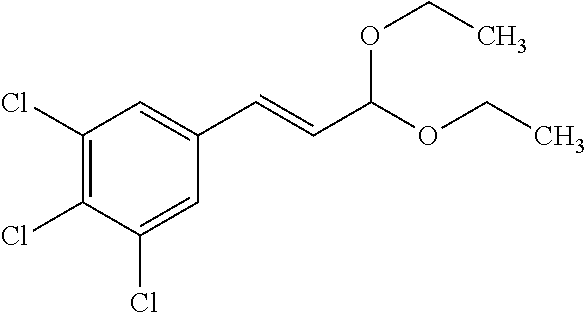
C(C1=CC(Cl)=C(Cl)C(Cl)=C1)=CC(OCC)OCC
